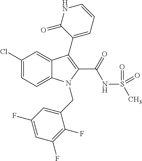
C1(Cl)=CC=C2C(=C1)C(C1=CC=CNC1=O)=C(C(NS(C)(=O)=O)=O)N2CC1=CC(F)=CC(F)=C1F
